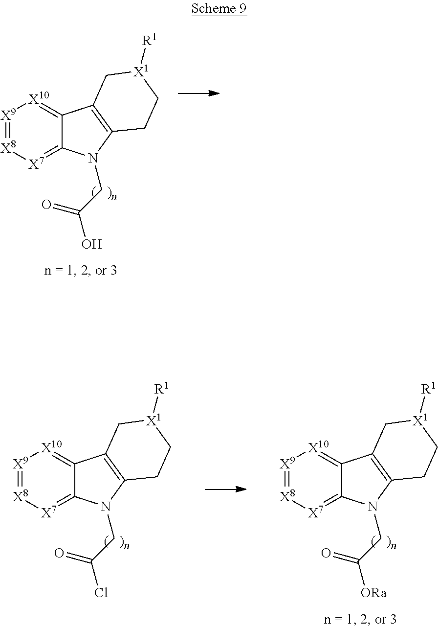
[X9]1=[X8][X7]=C2C(=[X10]1)C1=C(N2CC(O)=O)CC[X1]([R1])C1.[X9]1=[X8][X7]=C2C(=[X10]1)C1=C(N2CC(Cl)=O)CC[X1]([R1])C1.[X9]1=[X8][X7]=C2C(=[X10]1)C1=C(N2CC([ORa])=O)CC[X1]([R1])C1
